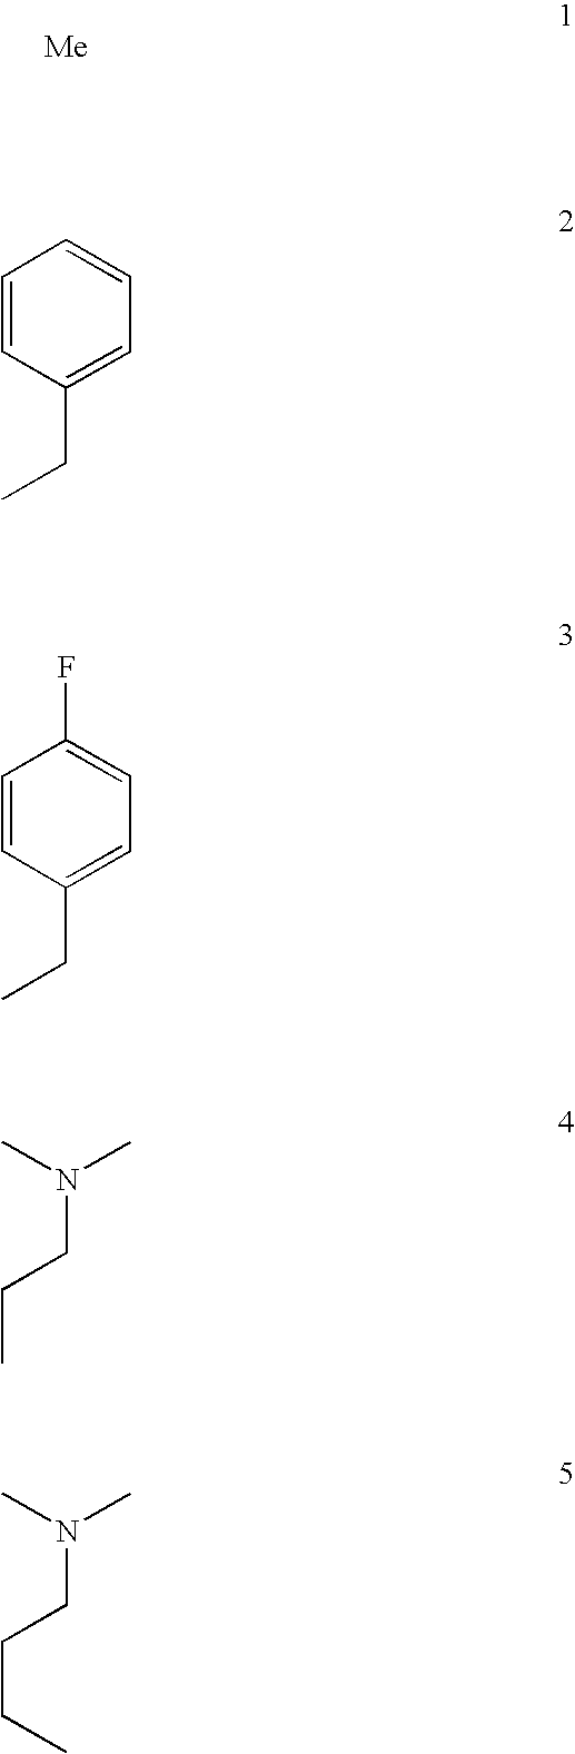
C1=CC(CC)=CC=C1.C1=CC(CC)=CC=C1F.C(N(C)C)CC.C(N(C)C)CCC
